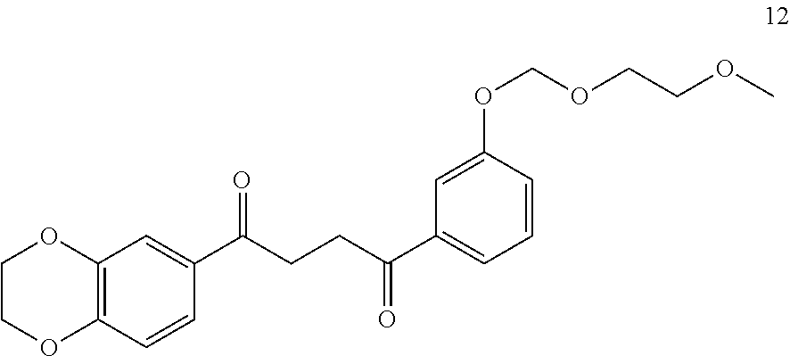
C12=C(C=CC(C(CCC(C3=CC=CC(OCOCCOC)=C3)=O)=O)=C1)OCCO2
